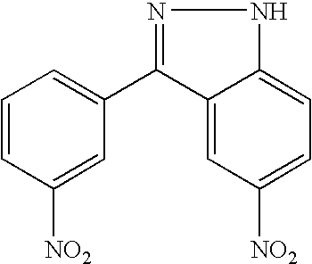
C1=CC([NO2])=CC(C2=NNC3=CC=C([NO2])C=C23)=C1
